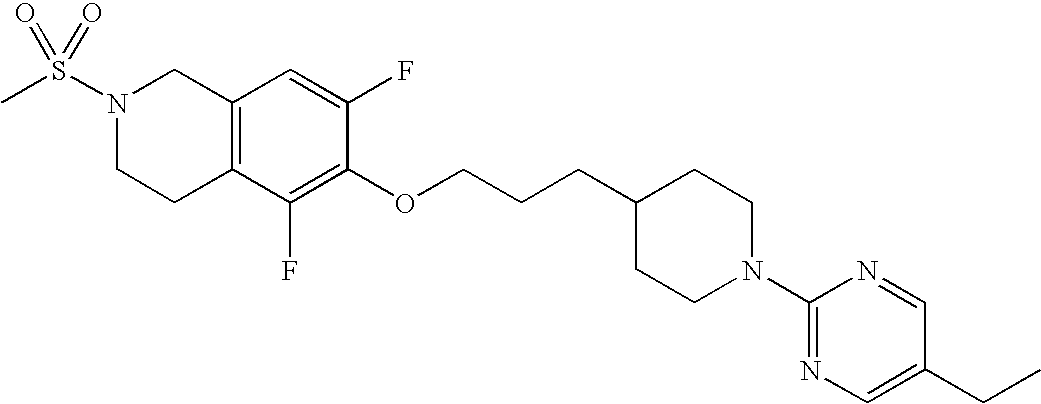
C1(OCCCC2CCN(C3=NC=C(CC)C=N3)CC2)=C(F)C2=C(C=C1F)CN(S(C)(=O)=O)CC2
